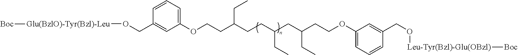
C1=CC=C(OCCC(CCC(CC(CCOC2=CC=CC(CO[Leu-Tyr(Bzl)-Glu(OBzl)][Boc])=C2)CC)CC)CC)C=C1CO[Glu(BzlO)-Tyr(Bzl)-Leu][Boc]
